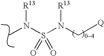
CN([R13])S(N(C[Q])[R13])(=O)=O
